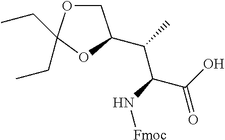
C(C(=O)O)(N[Fmoc])C(C)C1COC(CC)(CC)O1
